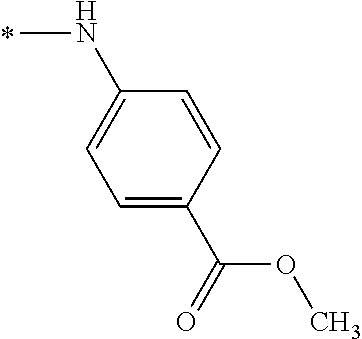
N(C)C1=CC=C(C(OC)=O)C=C1
